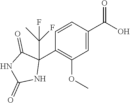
C1=CC(C(O)=O)=CC(OC)=C1C1(C(C)(F)F)C(=O)NC(=O)N1
